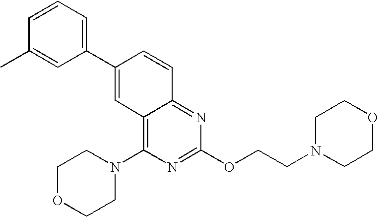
C1=CC(C)=CC(C2=CC3=C(N4CCOCC4)N=C(OCCN4CCOCC4)N=C3C=C2)=C1
